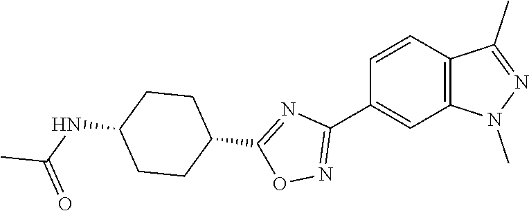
C12=C(C=CC(C3=NOC(C4CCC(NC(C)=O)CC4)=N3)=C1)C(C)=NN2C
